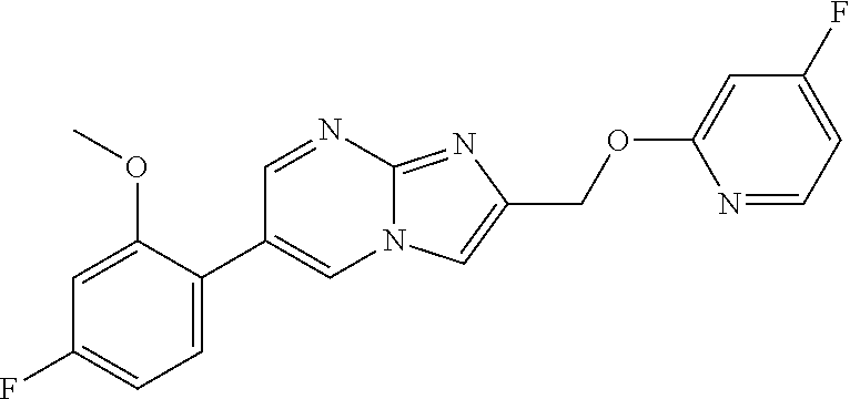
C1=C(C2=CN3C(=NC(COC4=CC(F)=CC=N4)=C3)N=C2)C(OC)=CC(F)=C1
